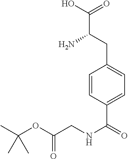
C1=CC(C(=O)NCC(OC(C)(C)C)=O)=CC=C1CC(C(O)=O)N
